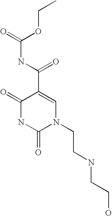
CCOC(=O)NC(=O)C1=CN(CCNCCO)C(=O)NC1=O
